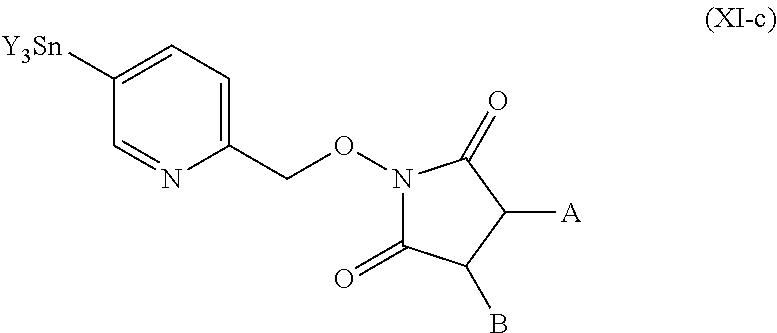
C1(CON2C(=O)C(B)C([A])C2=O)=CC=C([Y3Sn])C=N1
